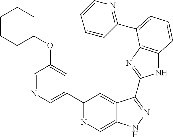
C1(C2=NC=C3C(=C2)C(C2=NC4=C(N2)C=CC=C4C2=NC=CC=C2)=NN3)=CN=CC(OC2CCCCC2)=C1
